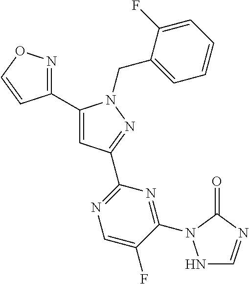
C1(C2=NOC=C2)=CC(C2=NC=C(F)C(N3NC=NC3=O)=N2)=NN1CC1=CC=CC=C1F
